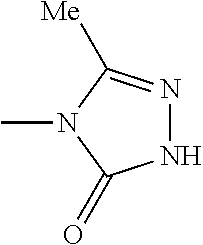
N1N=C([Me])N(C)C1=O
